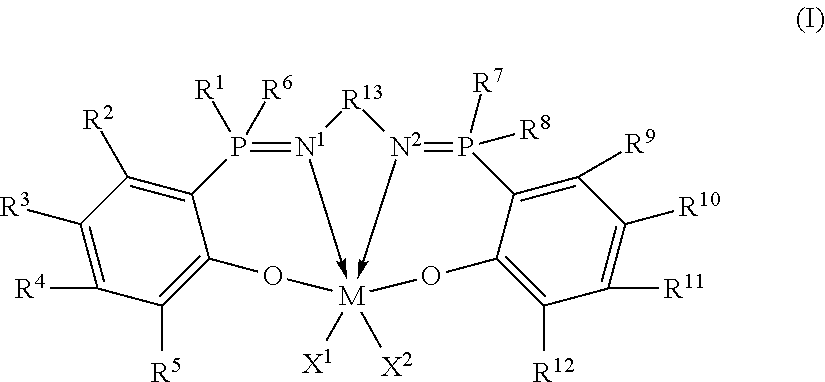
C12=C([R2])C([R3])=C([R4])C([R5])=C1O[M]13([X1])([X2])-[N1](=P2([R1])[R6])[R13][N2]->1=P([R7])([R8])C1=C([R9])C([R10])=C([R11])C([R12])=C1O3
